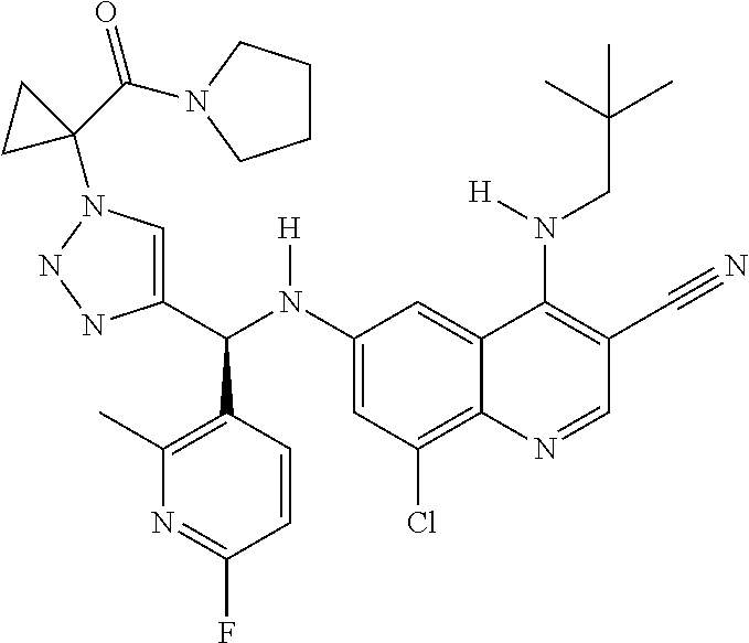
C1(N(C(C2=CN(C3(C(=O)N4CCCC4)CC3)NN2)C2=C(C)N=C(F)C=C2)[H])=CC(Cl)=C2C(=C1)C(N(CC(C)(C)C)[H])=C(C#N)C=N2
